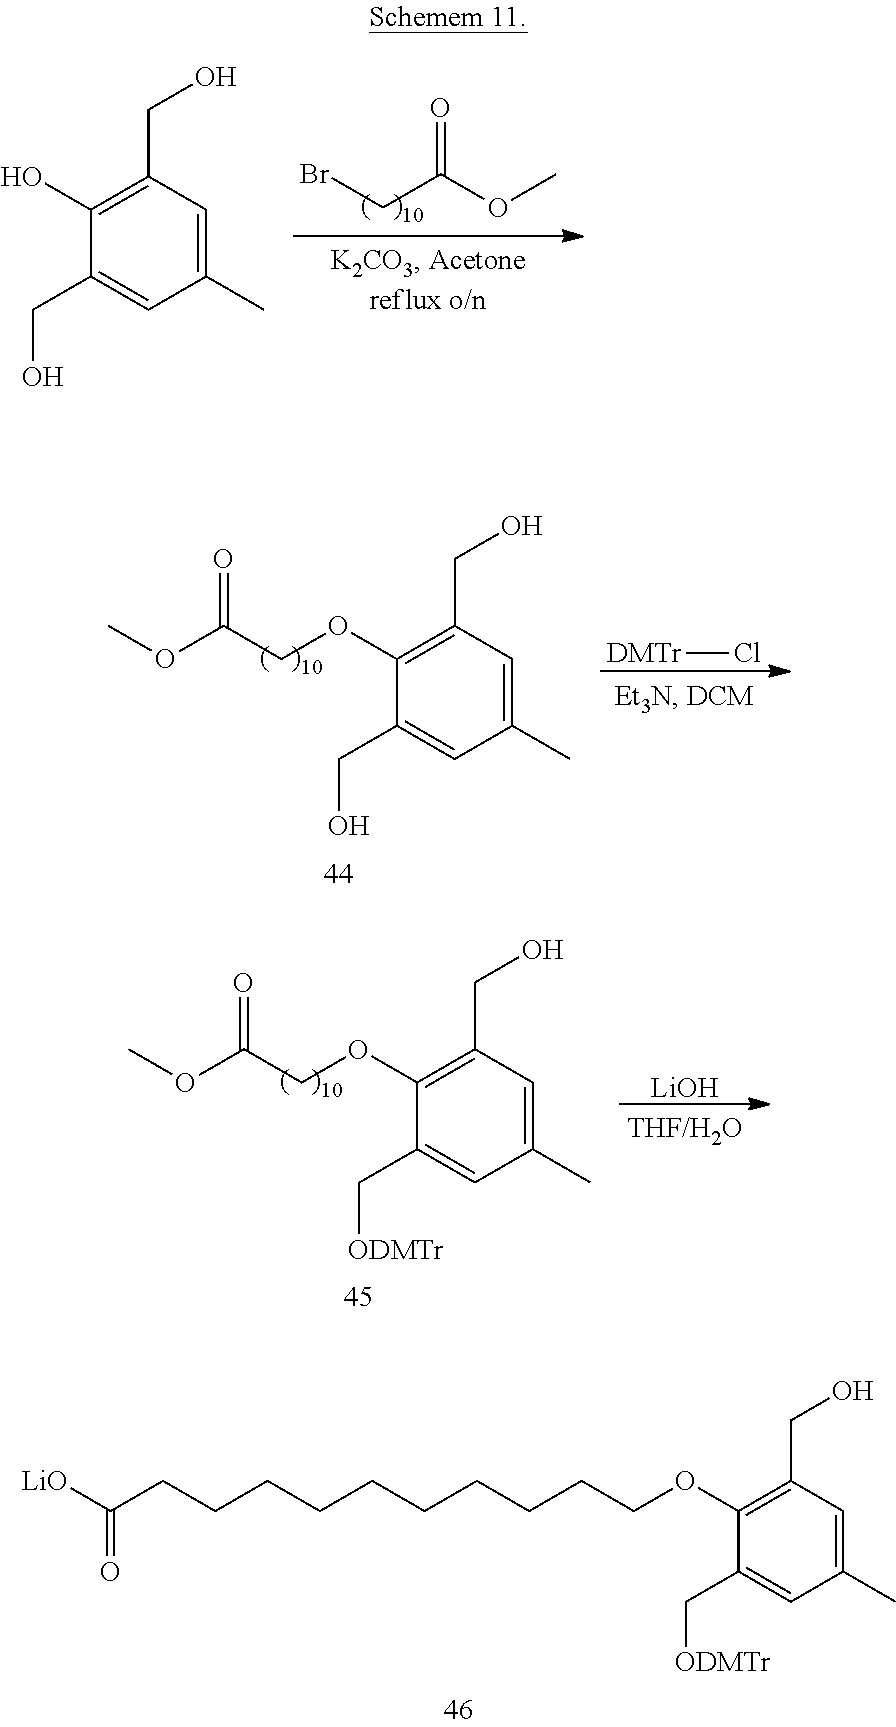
O=C(OC)CBr.C1(C)=CC(CO)=C(O)C(CO)=C1.O(C1=C(CO)C=C(C)C=C1CO)CC(OC)=O.Cl[DMTr].O(C1=C(CO)C=C(C)C=C1C[ODMTr])CC(OC)=O.[LiOH].[LiO]C(CCCCCCCCCCOC1=C(CO)C=C(C)C=C1C[ODMTr])=O
